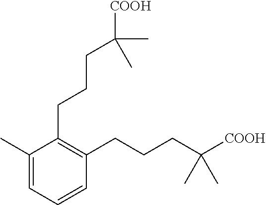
C1(CCCC([COOH])(C)C)=C(CCCC([COOH])(C)C)C=CC=C1C
